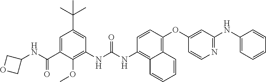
C1(NC(C2=CC(C(C)(C)C)=CC(NC(=O)NC3=C4C(=C(OC5=CC(NC6=CC=CC=C6)=NC=C5)C=C3)C=CC=C4)=C2OC)=O)COC1
